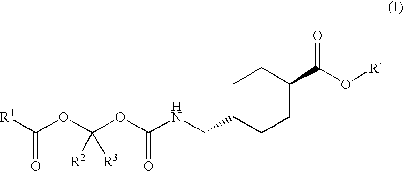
C(C1CCC(C(O[R4])=O)CC1)NC(OC(OC([R1])=O)([R2])[R3])=O
